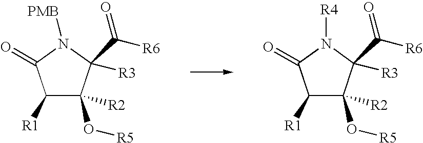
C1([R1])C(O[R5])([R2])C(C([R6])=O)([R3])N([PMB])C1=O.C1([R1])C(O[R5])([R2])C(C([R6])=O)([R3])N([R4])C1=O
